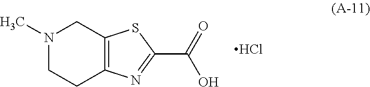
N1(C)CCC2=C(C1)SC(C(O)=O)=N2.Cl
